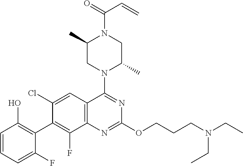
C1=CC=C(F)C(C2=C(F)C3=C(C=C2Cl)C(N2C(C)CN(C(=O)C=C)C(C)C2)=NC(OCCCN(CC)CC)=N3)=C1O
